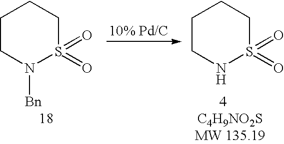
C1CN([Bn])S(=O)(=O)CC1.C1CNS(=O)(=O)CC1
